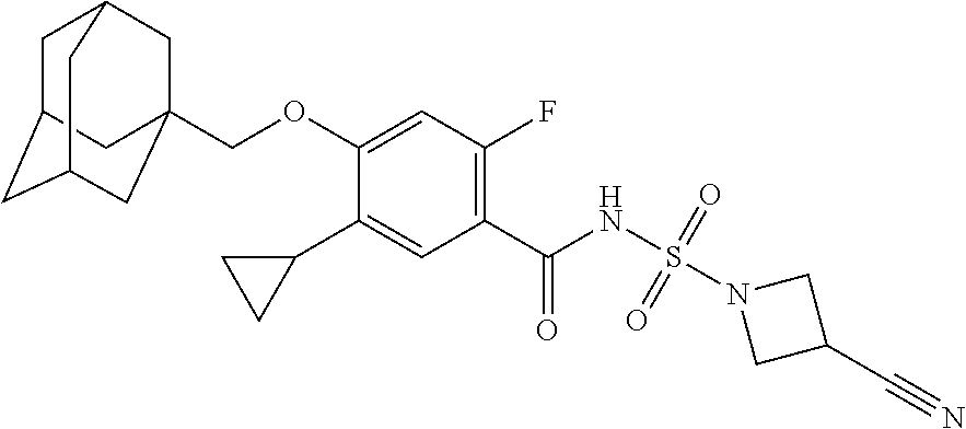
C1(C2CC2)=CC(C(NS(N2CC(C#N)C2)(=O)=O)=O)=C(F)C=C1OCC12CC3CC(CC(C1)C3)C2
